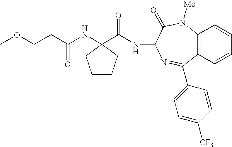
C(C(NC1(C(NC2C(=O)N([Me])C3=C(C(C4=CC=C([CF3])C=C4)=N2)C=CC=C3)=O)CCCC1)=O)COC
